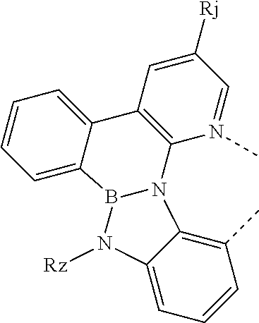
C12=C(C)C=CC=C1N([Rz])B1N2C2=C(C=C([Rj])C=N2C)C2=CC=CC=C12
